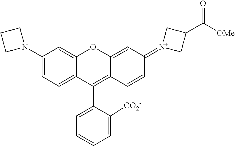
C1(N2CCC2)=CC=C2C(=C1)OC1=CC(=[N+]3CC(C([OMe])=O)C3)C=CC1=C2C1=CC=CC=C1[CO2-]
